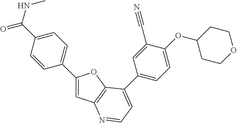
C1(C2=CC=C(C(NC)=O)C=C2)=CC2=C(O1)C(C1=CC=C(OC3CCOCC3)C(C#N)=C1)=CC=N2
